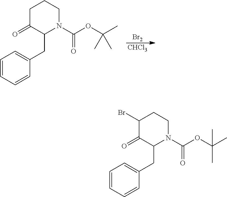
[Br2].[CHCl3].C1C(=O)C(CC2=CC=CC=C2)N(C(OC(C)(C)C)=O)CC1.C1(Br)C(=O)C(CC2=CC=CC=C2)N(C(OC(C)(C)C)=O)CC1
